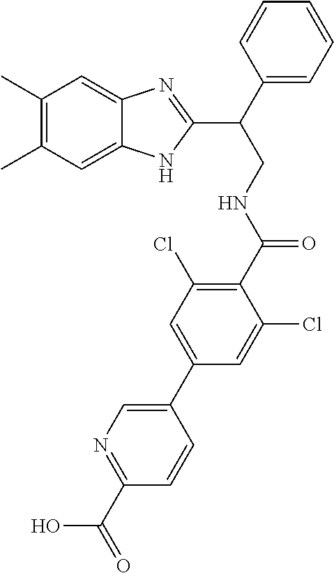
C1(C)=C(C)C=C2C(=C1)NC(C(CNC(C1=C(Cl)C=C(C3=CN=C(C(O)=O)C=C3)C=C1Cl)=O)C1=CC=CC=C1)=N2
